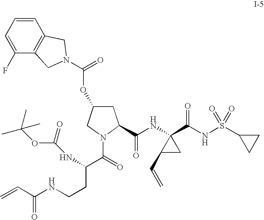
C1C(OC(=O)N2CC3=C(C=CC=C3F)C2)CN(C(=O)C(CCNC(C=C)=O)NC(OC(C)(C)C)=O)C1C(NC1(C(NS(C2CC2)(=O)=O)=O)C(C=C)C1)=O
